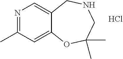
N1=C(C)C=C2C(=C1)CNCC(C)(C)O2.Cl
